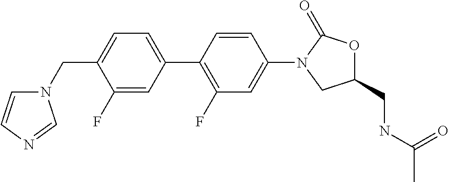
C(C1=CC=C(C2=C(F)C=C(N3C(=O)OC(CNC(C)=O)C3)C=C2)C=C1F)N1C=CN=C1
